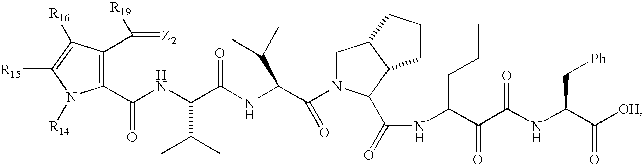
C1(C(NC(C(NC(C(=O)N2CC3C(C2C(NC(C(C(=O)NC(C[Ph])C(=O)[OH])=O)CCC)=O)CCC3)C(C)C)=O)C(C)C)=O)=C(C(=[Z2])[R19])C([R16])=C([R15])N1[R14]
